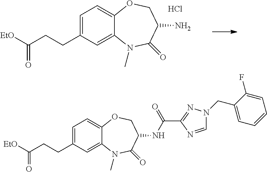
C1=C(CCC([EtO])=O)C=C2C(=C1)OCC(N)C(=O)N2C.Cl.C1=C(CCC([EtO])=O)C=C2C(=C1)OCC(NC(C1=NN(CC3=CC=CC=C3F)C=N1)=O)C(=O)N2C
